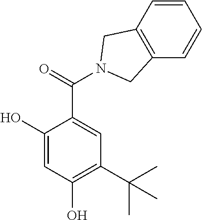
C1(O)=CC(O)=C(C(C)(C)C)C=C1C(=O)N1CC2=C(C=CC=C2)C1
